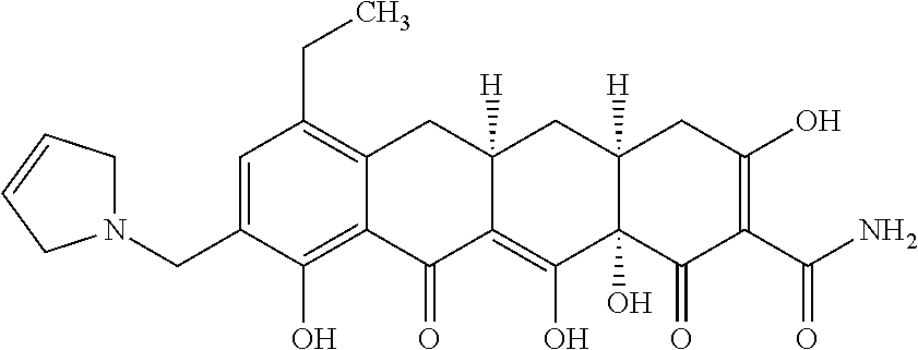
C1=C(CN2CC=CC2)C(O)=C2C(=C1CC)CC1([H])C(=C(O)C3(O)C([H])(C1)CC(O)=C(C(N)=O)C3=O)C2=O
